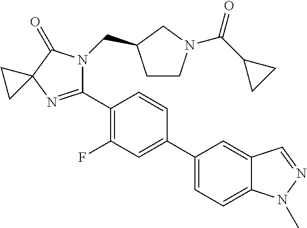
C1(C2=C(F)C=C(C3=CC=C4C(=C3)C=NN4C)C=C2)=NC2(C(=O)N1CC1CCN(C(=O)C3CC3)C1)CC2
